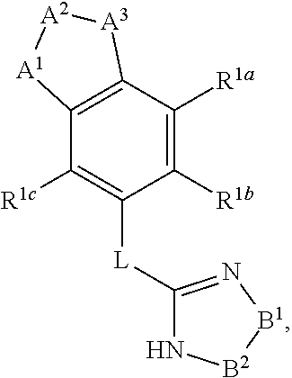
C1([R1c])=C([L]C2=N[B1][B2]N2)C([R1b])=C([R1a])C2=C1[A1][A2][A3]2
